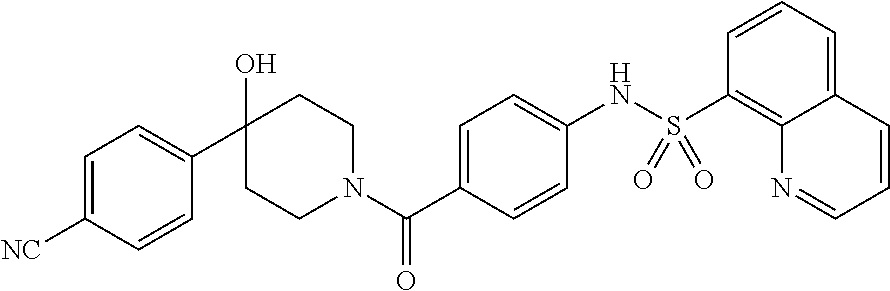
C1(O)(C2=CC=C([NC])C=C2)CCN(C(C2=CC=C(NS(C3=C4C(=CC=C3)C=CC=N4)(=O)=O)C=C2)=O)CC1
